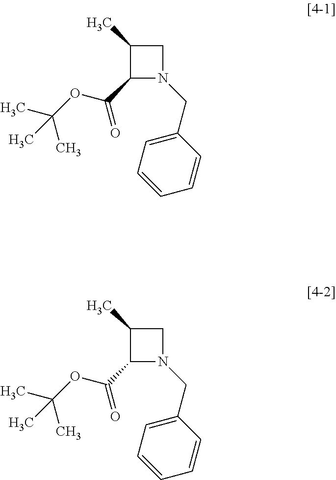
C1=CC=C(CN2CC(C)C2C(=O)OC(C)(C)C)C=C1.C1=CC=C(CN2CC(C)C2C(=O)OC(C)(C)C)C=C1
